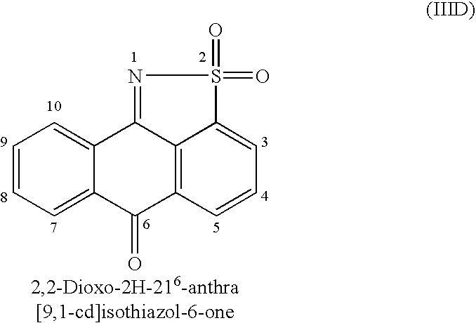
C1=CC=C2C(=C1)C1=NS(=O)(=O)C3=CC=CC(=C13)C2=O
